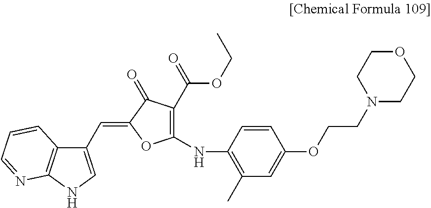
C1(C=C2C(=O)C(C(OCC)=O)=C(NC3=C(C)C=C(OCCN4CCOCC4)C=C3)O2)=CNC2=C1C=CC=N2
